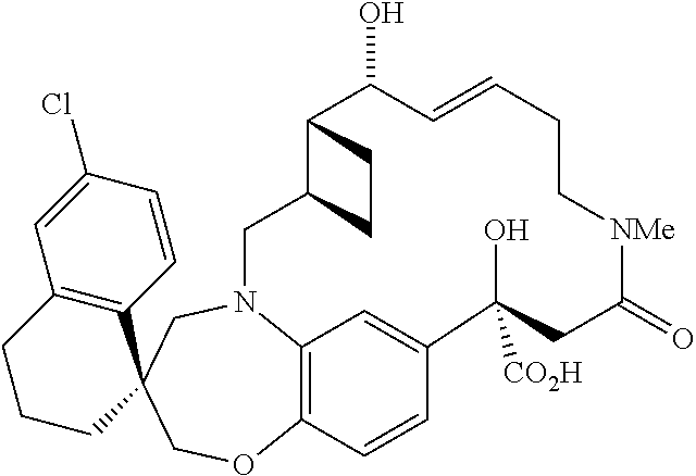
C12=C(CCCC13COC1=C4C=C(C=C1)C([CO2H])(O)CC(=O)[NMe]CCC=CC(O)C1C(CN4C3)CC1)C=C(Cl)C=C2
